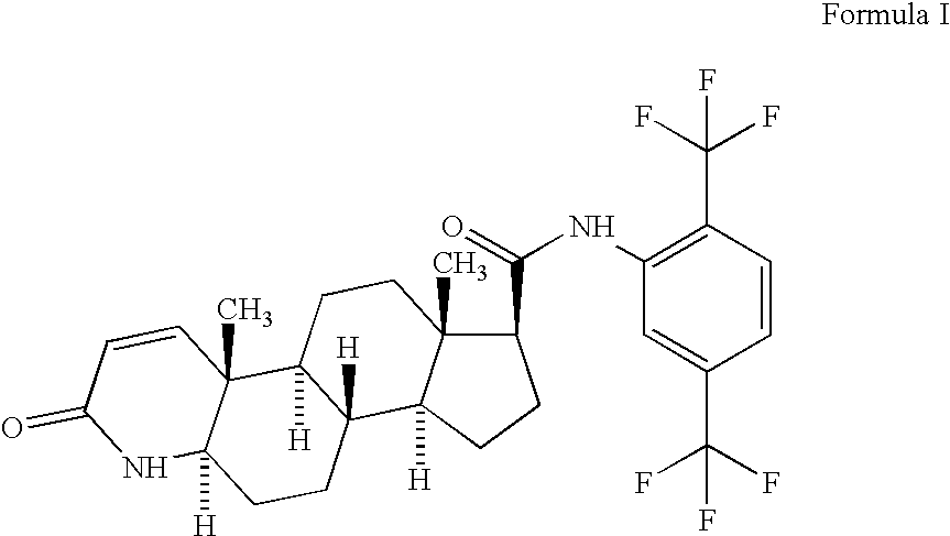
C1(C(NC2=C(C(F)(F)F)C=CC(C(F)(F)F)=C2)=O)C2(C)C([H])(CC1)C1([H])C([H])(CC2)C2(C)C([H])(CC1)NC(=O)C=C2
